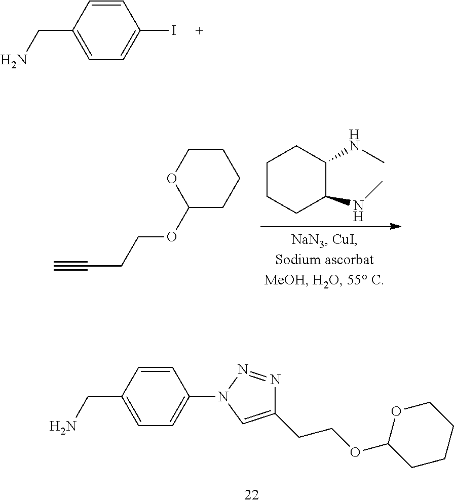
C1=CC(CN)=CC=C1I.C1CCC(NC)C(NC)C1.C1COC(OCCC#C)CC1.C1=CC(CN)=CC=C1N1C=C(CCOC2CCCCO2)N=N1
